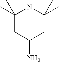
C1(C)(C)CC(N)CC(C)(C)N1
